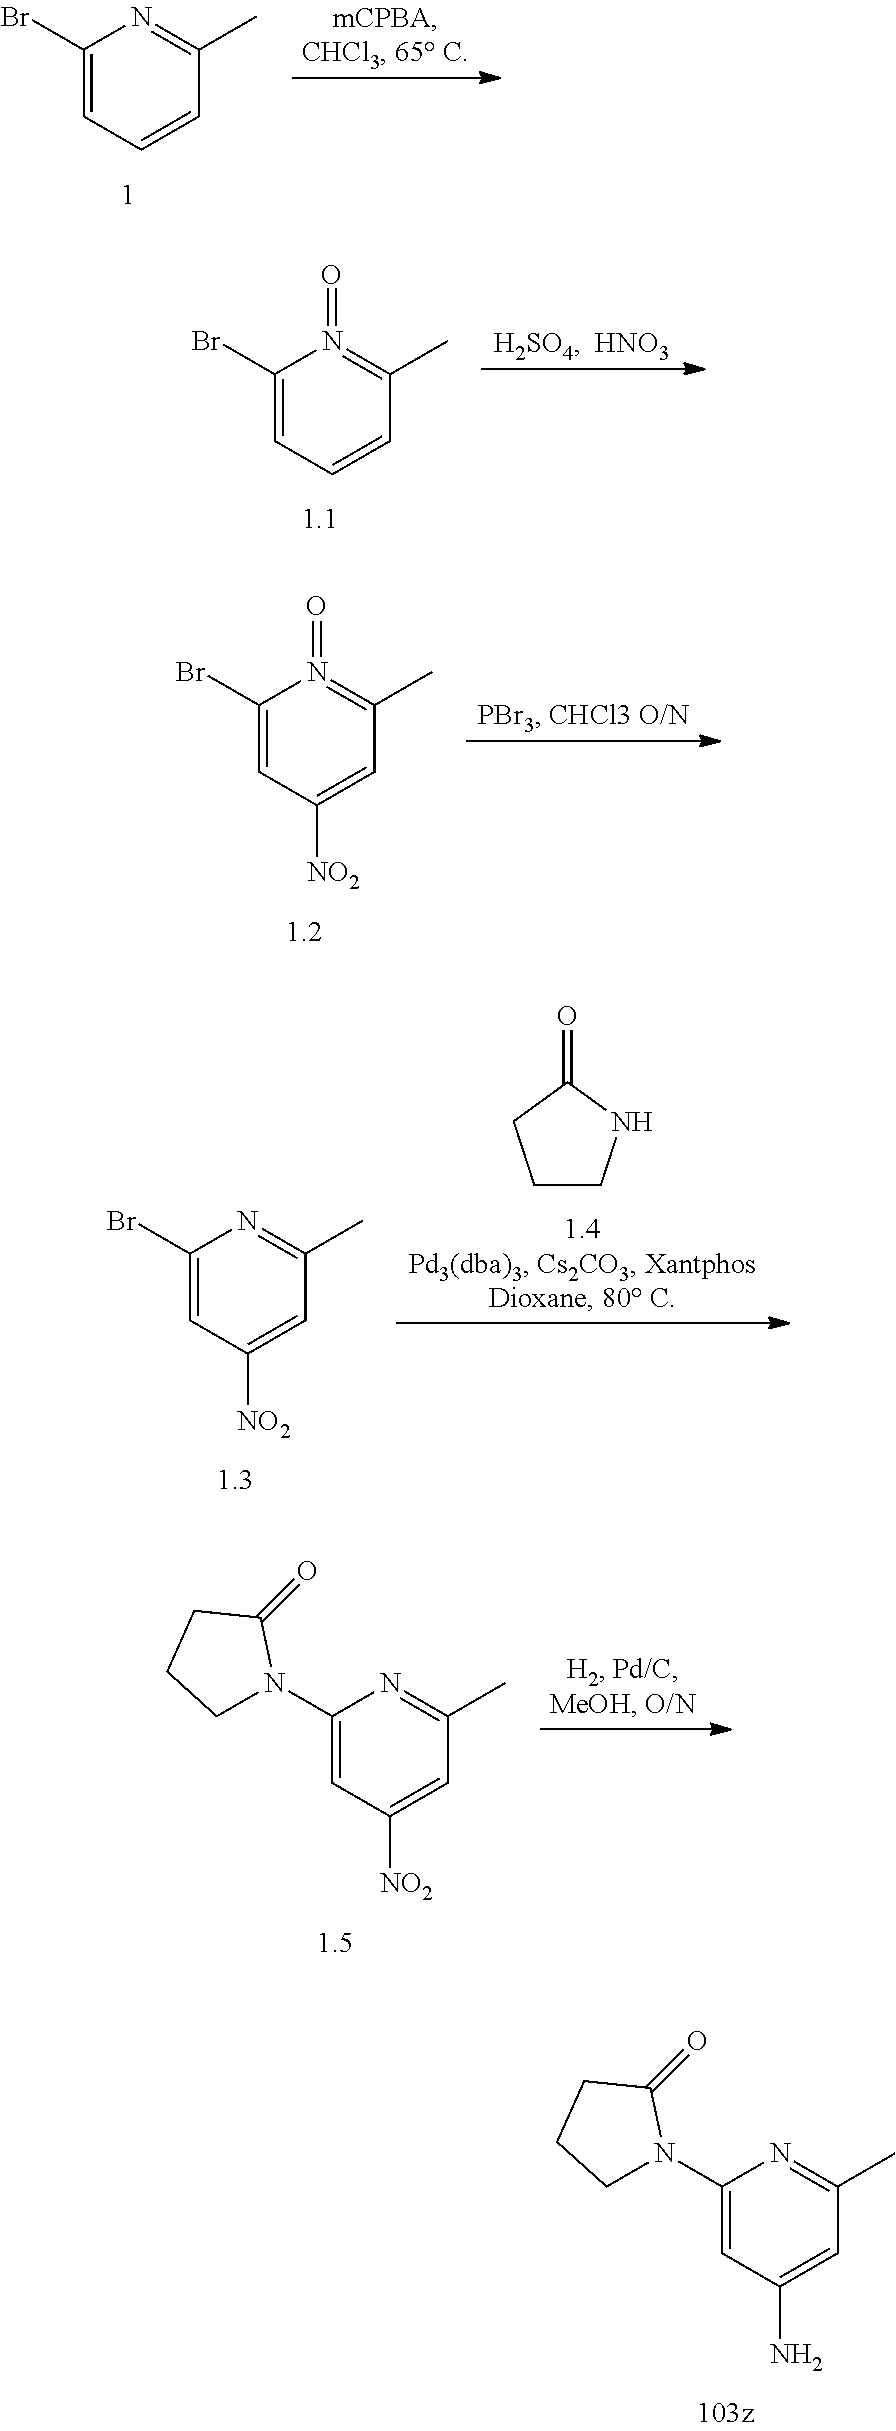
C1(N2CCCC2=O)=CC(N)=CC(C)=N1.C1(Br)=CC=CC(C)=N1.C1(Br)=CC=CC(C)=N1=O.C1(Br)=CC([NO2])=CC(C)=N1=O.C1(Br)=CC([NO2])=CC(C)=N1.C1CNC(=O)C1.C1(N2CCCC2=O)=CC([NO2])=CC(C)=N1
